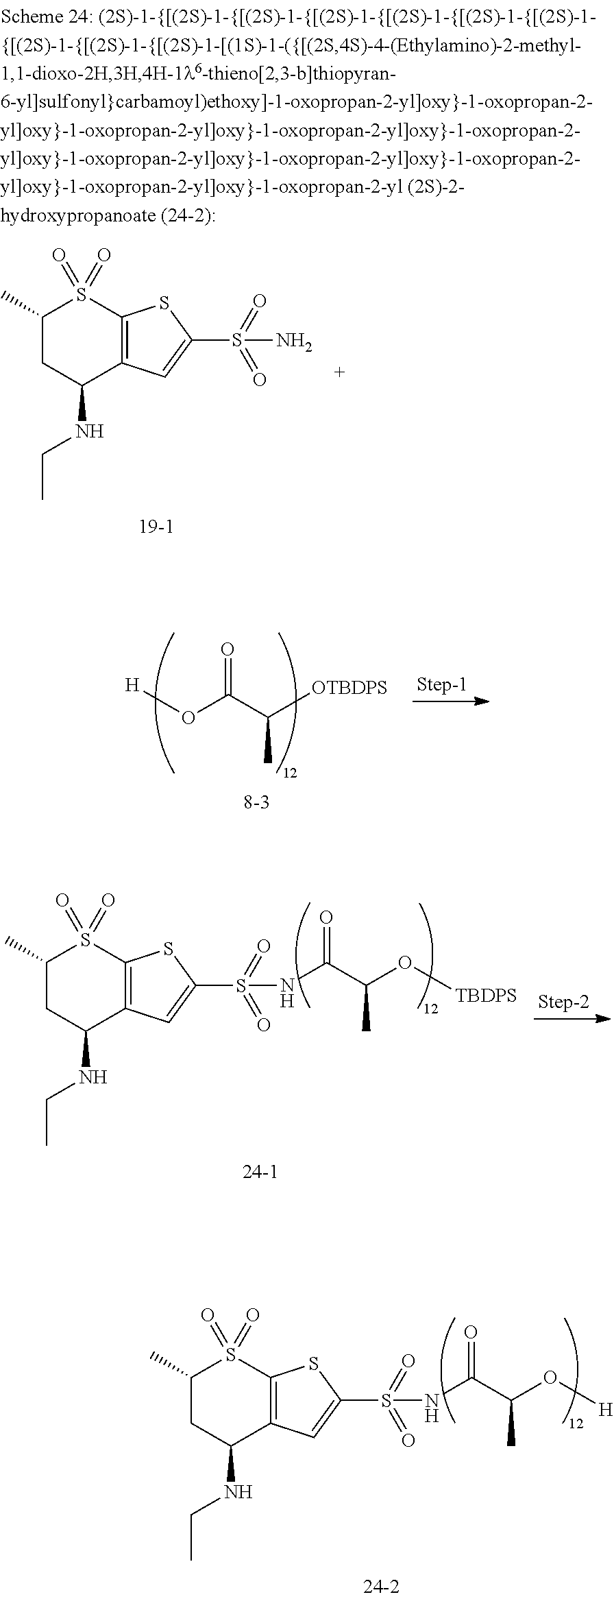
C12=C(C=C(S(=O)(=O)NC(C(O[H])C)=O)S1)C(NCC)CC(C)S2(=O)=O.C12=C(C=C(S(=O)(=O)N)S1)C(NCC)CC(C)S2(=O)=O.[H]OC(C([OTBDPS])C)=O.C12=C(C=C(S(=O)(=O)NC(C(O[TBDPS])C)=O)S1)C(NCC)CC(C)S2(=O)=O
